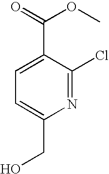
C1=C(C(=O)OC)C(Cl)=NC(CO)=C1
